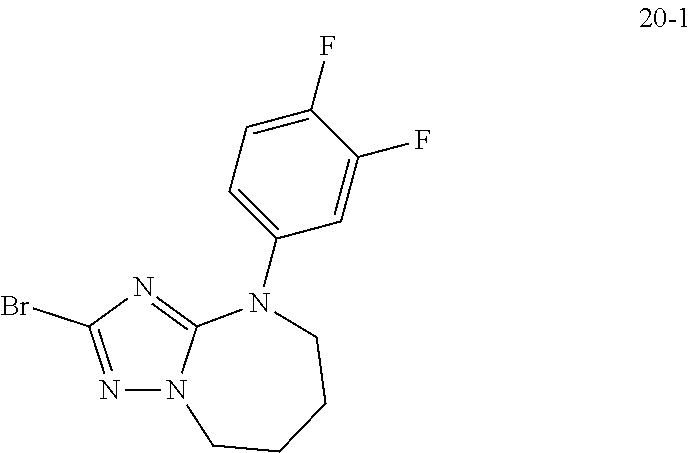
N1=C(Br)N=C2N1CCCCN2C1=CC=C(F)C(F)=C1
